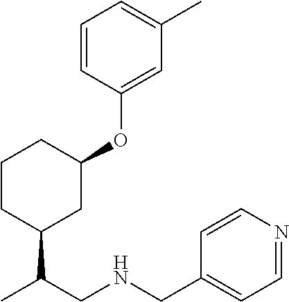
C1CC(C(C)CNCC2=CC=NC=C2)CC(OC2=CC(C)=CC=C2)C1
